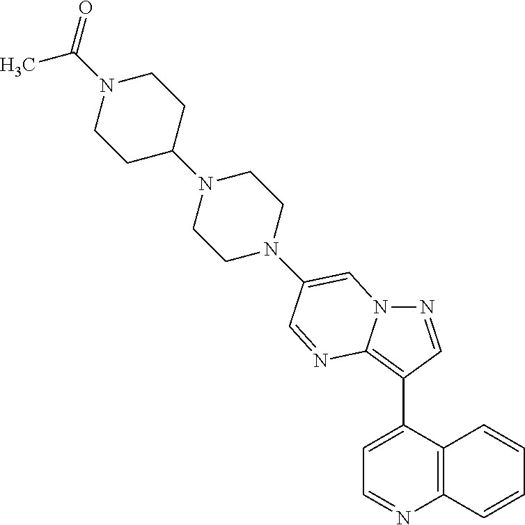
N1=CC(C2=CC=NC3=C2C=CC=C3)=C2N1C=C(N1CCN(C3CCN(C(C)=O)CC3)CC1)C=N2
